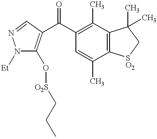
N1([Et])C(O[O2S]CCC)=C(C(C2=C(C)C3=C(C(C)=C2)[SO2]CC3(C)C)=O)C=N1
